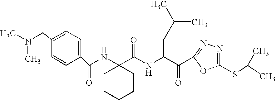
CN(CC1=CC=C(C(NC2(C(NC(C(=O)C3=NN=C(SC(C)C)O3)CC(C)C)=O)CCCCC2)=O)C=C1)C
